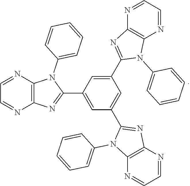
N1=CC=NC2=C1N(C1=CC=CC=C1)C(C1=CC(C3=NC4=C(N3C3=CC=CC=C3)N=CC=N4)=CC(C3=NC4=C(N3C3=CC=CC=C3)N=CC=N4)=C1)=N2
